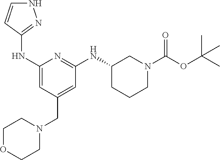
N1C=CC(NC2=CC(CN3CCOCC3)=CC(NC3CCCN(C(OC(C)(C)C)=O)C3)=N2)=N1
